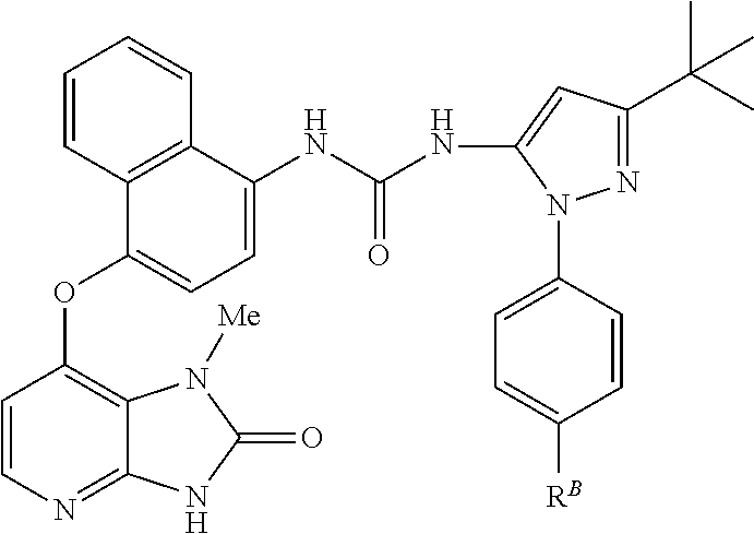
C1=CN=C2C(=C1OC1=CC=C(NC(=O)NC3=CC(C(C)(C)C)=NN3C3=CC=C([RB])C=C3)C3=C1C=CC=C3)N([Me])C(=O)N2
